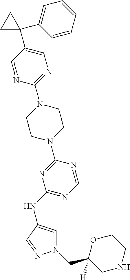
C1=NC(N2CCN(C3=NC(NC4=CN(CC5([H])CNCCO5)N=C4)=NC=N3)CC2)=NC=C1C1(C2=CC=CC=C2)CC1
